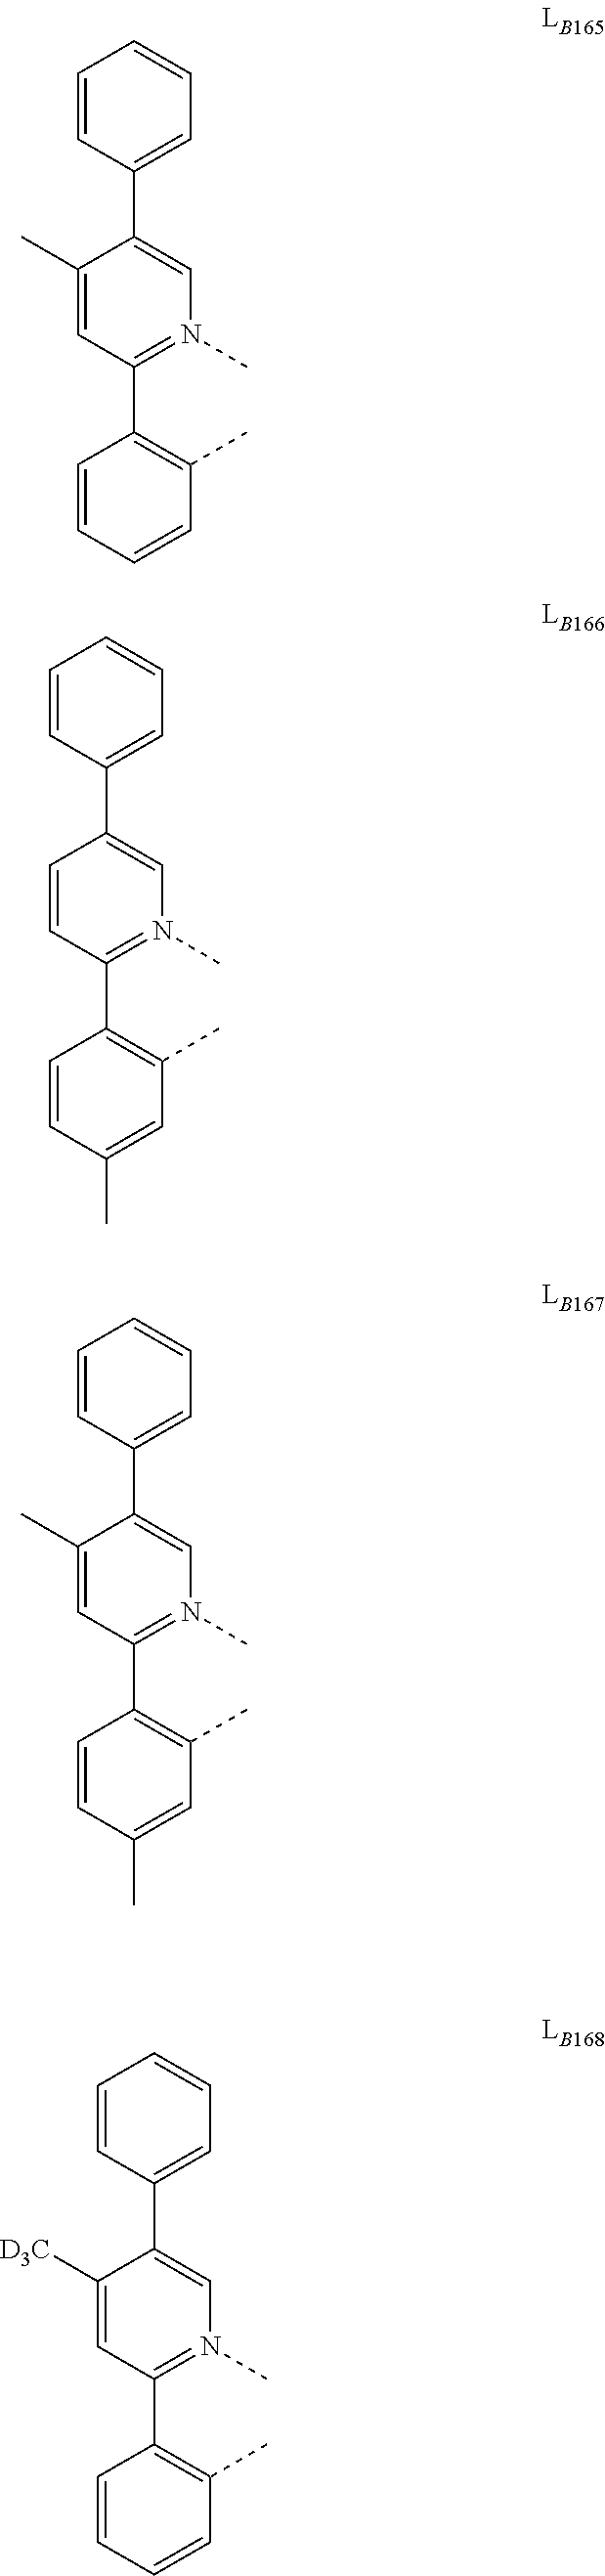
C1=CC(C2=N(C)C=C(C3=CC=CC=C3)C(C)=C2)=C(C)C=C1.C1=CC(C2=N(C)C=C(C3=CC=CC=C3)C=C2)=C(C)C=C1C.C1=CC(C2=N(C)C=C(C3=CC=CC=C3)C(C)=C2)=C(C)C=C1C.C1=CC(C2=N(C)C=C(C3=CC=CC=C3)C([D3C])=C2)=C(C)C=C1
